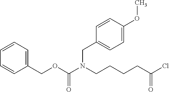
C1=CC=C(COC(N(CCCCC(Cl)=O)CC2=CC=C(OC)C=C2)=O)C=C1
